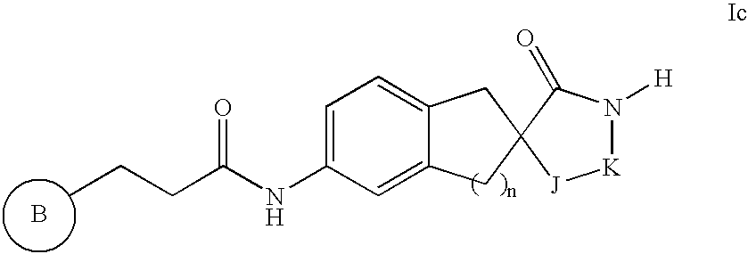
B.CCCC(NC1=CC=C2C(=C1)CC1(C2)[J][K]N([H])C1=O)=O
